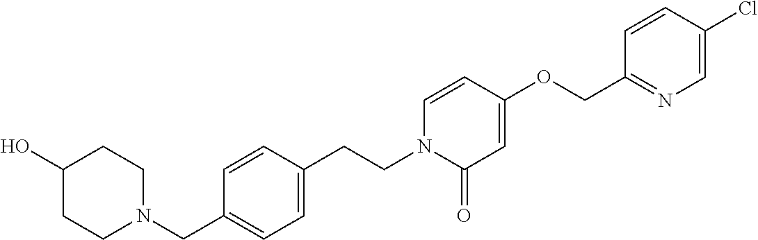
C1(O)CCN(CC2=CC=C(CCN3C(=O)C=C(OCC4=NC=C(Cl)C=C4)C=C3)C=C2)CC1
